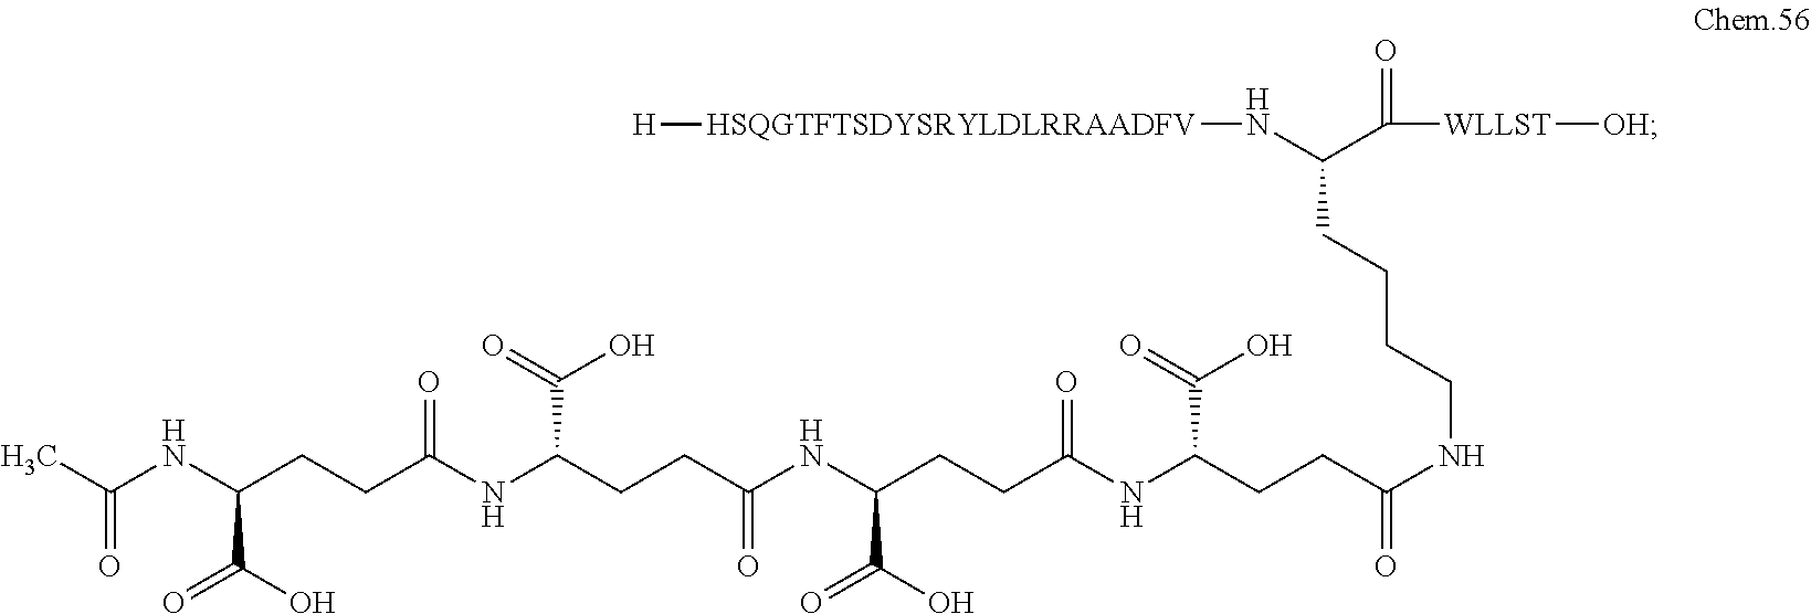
C(NC(CCC(NC(CCC(NC(CCC(NC(CCC(NCCCCC(C([WLLST][OH])=O)N[HSQGTFTSDYSRYLDLRRAADFV][H])=O)C(O)=O)=O)C(O)=O)=O)C(O)=O)=O)C(O)=O)(C)=O
